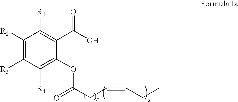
[R2]C1=C([R3])C([R4])=C(OC(CC=CCC)=O)C(C(O)=O)=C1[R1]
